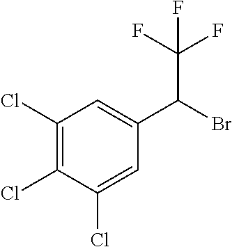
C1(Cl)=C(Cl)C(Cl)=CC(C(Br)C(F)(F)F)=C1
